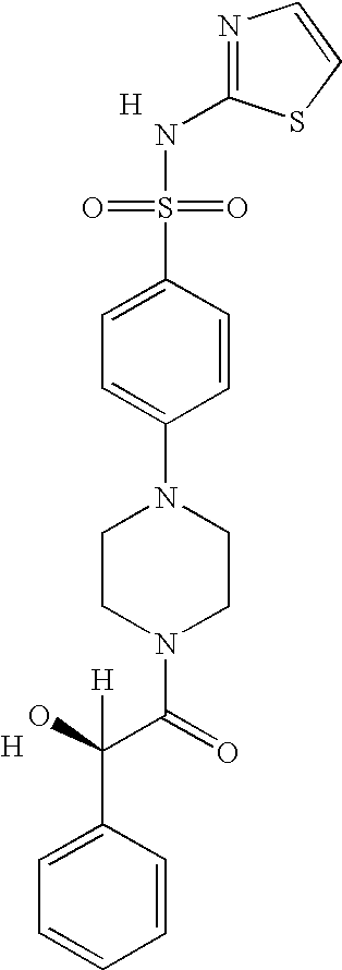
[H].C1(NS(=O)(=O)C2=CC=C(N3CCN(C(=O)C(C4=CC=CC=C4)(O)[H])CC3)C=C2)=NC=CS1.[H]
